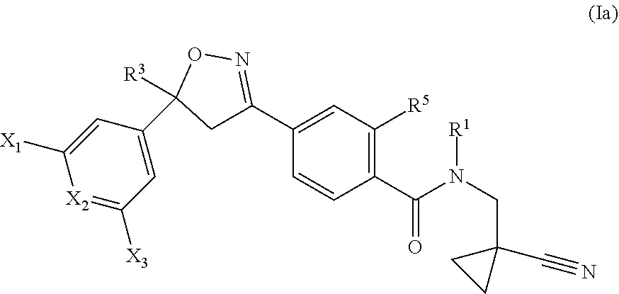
C1(C(N(CC2(C#N)CC2)[R1])=O)=C([R5])C=C(C2=NOC([R3])(C3=CC([X3])=[X2]C([X1])=C3)C2)C=C1
